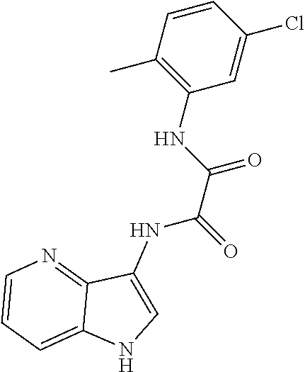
C1(C)=C(NC(=O)C(=O)NC2=CNC3=CC=CN=C23)C=C(Cl)C=C1
